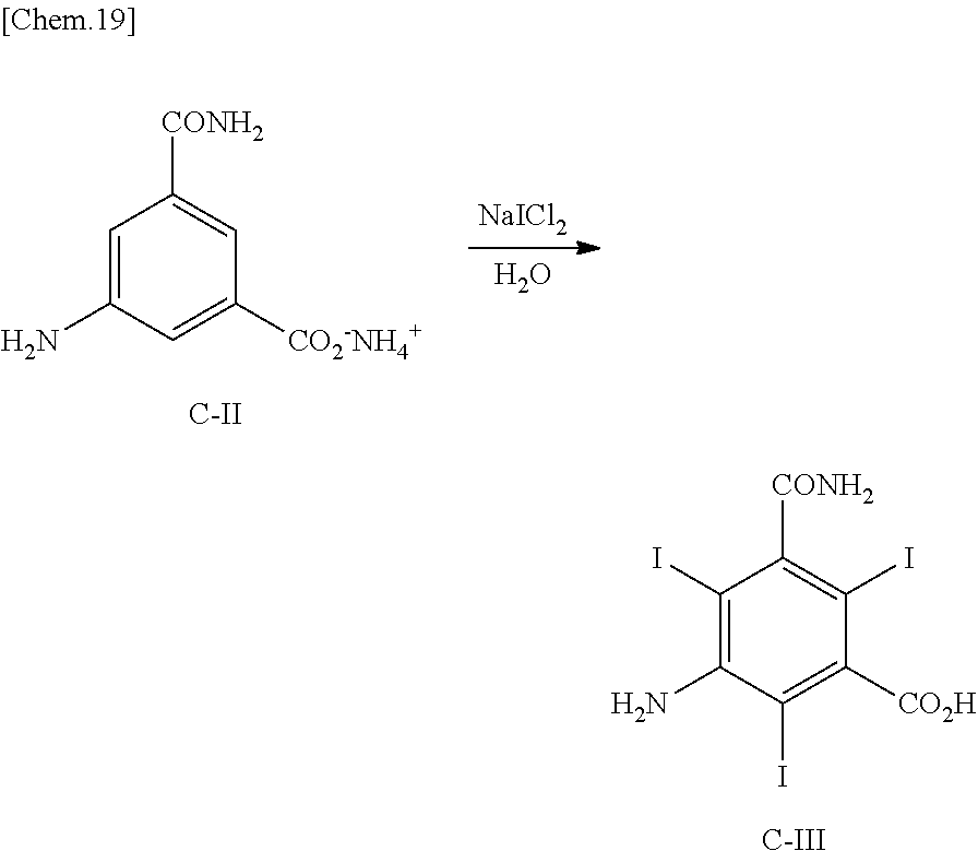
C1(I)=C(N)C(I)=C([CO2H])C(I)=C1[CONH2].[C-III].C1=C(N)C=C([CO2-NH4+])C=C1[CONH2].[NaICl2].[C-II].O
